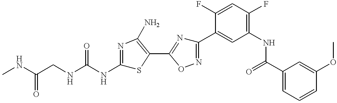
C(CNC(NC1=NC(N)=C(C2=NC(C3=CC(NC(C4=CC=CC(OC)=C4)=O)=C(F)C=C3F)=NO2)S1)=O)(NC)=O
